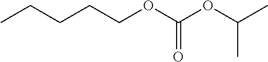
C(CCOC(OC(C)C)=O)CC
